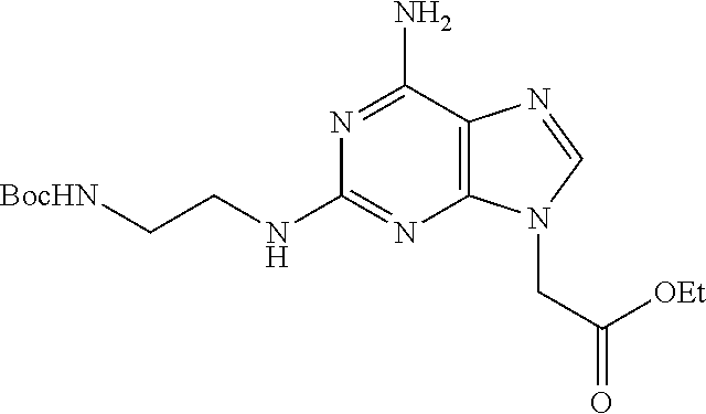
[BocHN]CCNC1=NC2=C(C(N)=N1)N=CN2CC(=O)[OEt]
